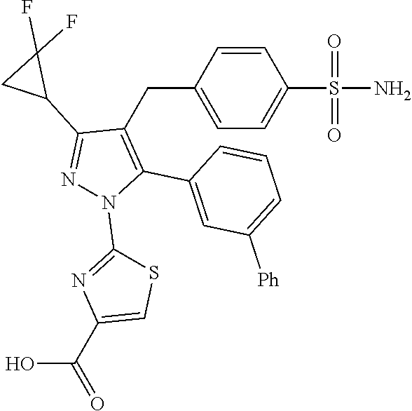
C1=CC(CC2=C(C3=CC([Ph])=CC=C3)N(C3=NC(C(=O)O)=CS3)N=C2C2CC2(F)F)=CC=C1S(N)(=O)=O
